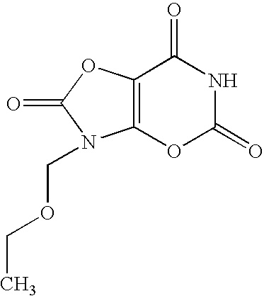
C12=C(OC(=O)N1COCC)C(=O)NC(=O)O2
